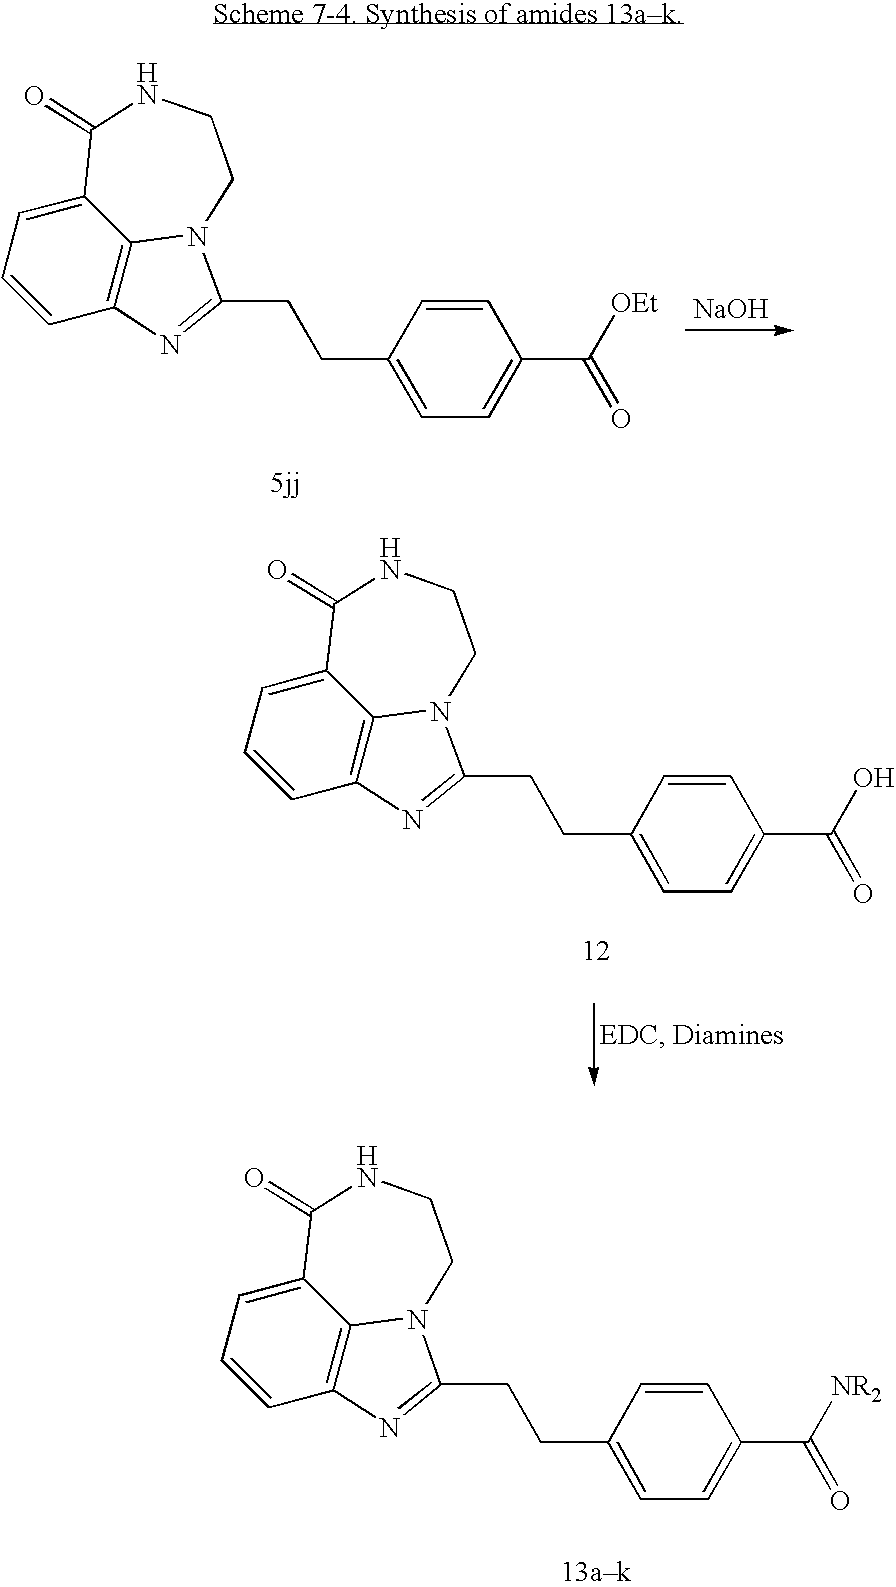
C1=C(CCC2=NC3=C4C(=CC=C3)C(=O)NCCN42)C=CC(C([NR2])=O)=C1.C1=C(CCC2=NC3=C4C(=CC=C3)C(=O)NCCN42)C=CC(C([OEt])=O)=C1.[NaOH].C1=C(CCC2=NC3=C4C(=CC=C3)C(=O)NCCN42)C=CC(C(O)=O)=C1
